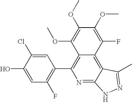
C1=C(O)C(Cl)=CC(C2=C3C(=C4C(=N2)NN=C4C)C(F)=C(OC)C(OC)=C3OC)=C1F
